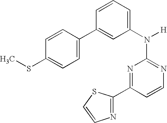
N1=C(N([H])C2=CC=CC(C3=CC=C(SC)C=C3)=C2)N=C(C2=NC=CS2)C=C1
